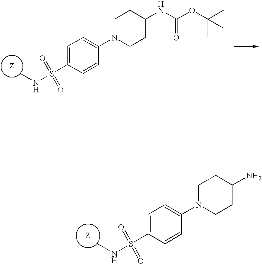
C1=CC(S(NC)(=O)=O)=CC=C1N1CCC(N)CC1.C1=CC(S(NC)(=O)=O)=CC=C1N1CCC(NC(OC(C)(C)C)=O)CC1
